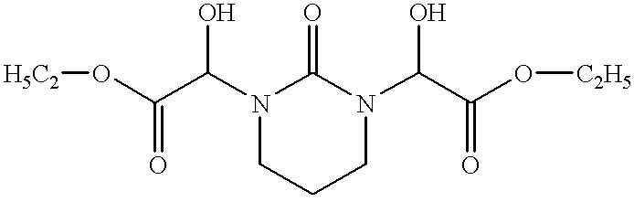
C(C(N1C(=O)N(C(C(O[C2H5])=O)O)CCC1)O)(=O)O[H5C2]
